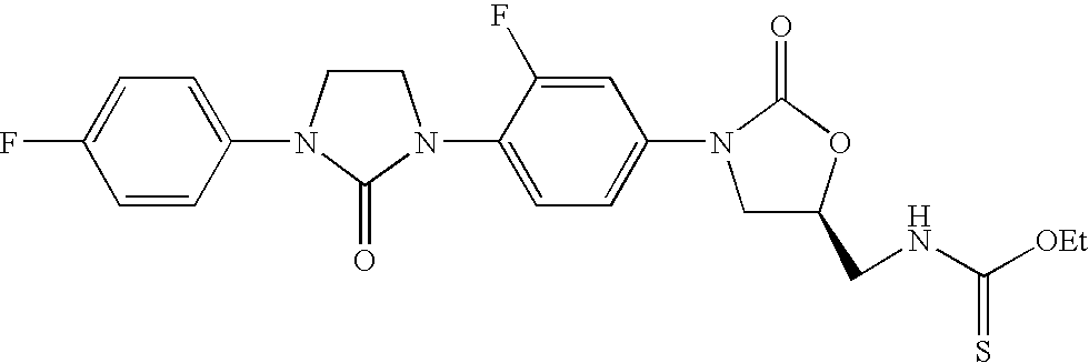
C1CN(C2=CC=C(F)C=C2)C(=O)N1C1=CC=C(N2CC(CNC([OEt])=S)OC2=O)C=C1F
